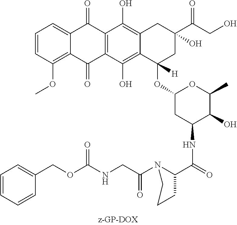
C1=CC(OC)=C2C(=C1)C(=O)C1=C(C2=O)C(O)=C2C(=C1O)CC(C(CO)=O)(O)CC2([H])OC1OC(C)C(O)C(NC(C2CCCN2C(CNC(OCC2=CC=CC=C2)=O)=O)=O)C1
